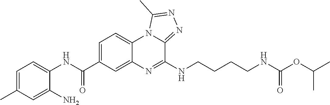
C1=C(C(NC2=CC=C(C)C=C2N)=O)C=C2C(=C1)N1C(=NN=C1C)C(NCCCCNC(OC(C)C)=O)=N2
